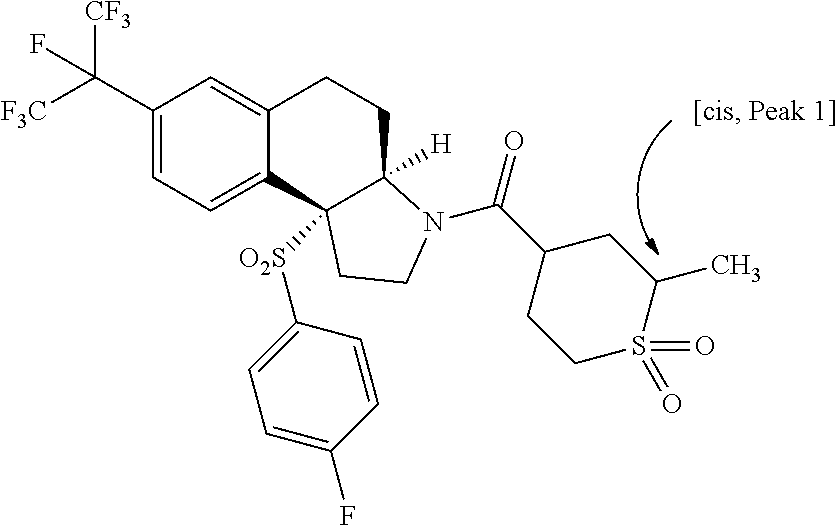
C(C1=CC=C2C(=C1)CCC1([H])C2([O2S]C2=CC=C(F)C=C2)CCN1C(C1CCS(=O)(=O)C(C)C1)=O)([F3C])([CF3])F
